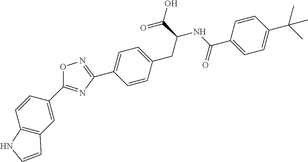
C1(C2=NC(C3=CC=C(CC(C(=O)O)NC(C4=CC=C(C(C)(C)C)C=C4)=O)C=C3)=NO2)=CC2=C(C=C1)NC=C2
